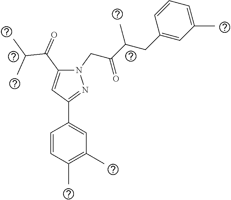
N1(CC(C(CC2=CC(C)=CC=C2)C)=O)C(C(=O)C(C)C)=CC(C2=CC(C)=C(C)C=C2)=N1
